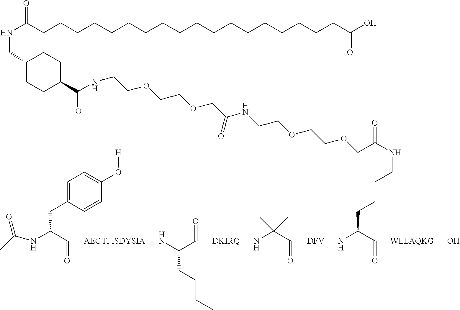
N(C(C([AEGTFISDYSIA]NC(C([DKIRQ]NC(C([DFV]NC(C([WLLAQKG]O)=O)CCCCNC(=O)COCCOCCNC(COCCOCCNC(C1CCC(CNC(=O)CCCCCCCCCCCCCCCCCCC(O)=O)CC1)=O)=O)=O)(C)C)=O)CCCC)=O)CC1=CC=C(O[H])C=C1)C(C)=O
